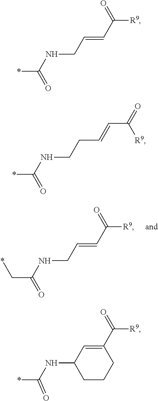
*C(NCC=CC([R9])=O)=O.C(C(NCC=CC([R9])=O)=O)*.*C(NCCC=CC(=O)[R9])=O.C1(C(=O)[R9])=CC(NC(*)=O)CCC1
